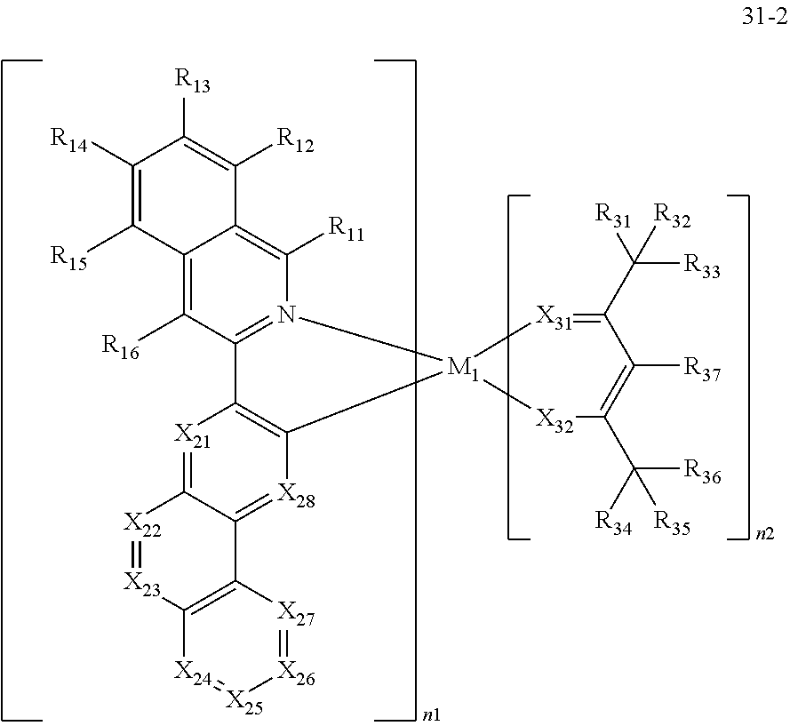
[X21]1=C2C(=[X28]C3=C1C1=N(C([R11])=C4C(=C1[R16])C([R15])=C([R14])C([R13])=C4[R12])[M1]31[X32]C(C([R34])([R36])[R35])=C([R37])C(C([R31])([R33])[R32])=[X31]1)C1=C([X23]=[X22]2)[X24]=[X25][X26]=[X27]1
